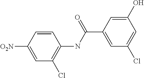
C1=C([O2N])C=CC(NC(C2=CC(Cl)=CC(O)=C2)=O)=C1Cl
